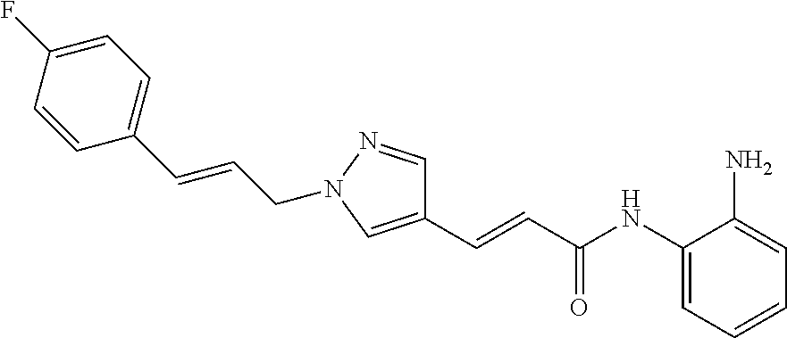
C1=C(F)C=CC(C=CCN2N=CC(C=CC(NC3=CC=CC=C3N)=O)=C2)=C1
